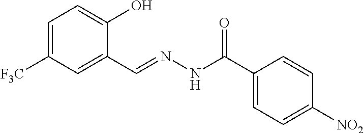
C1=C([F3C])C=C(C=NNC(C2=CC=C([NO2])C=C2)=O)C(O)=C1
